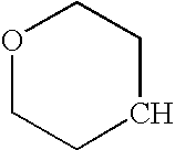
O1CCCCC1
